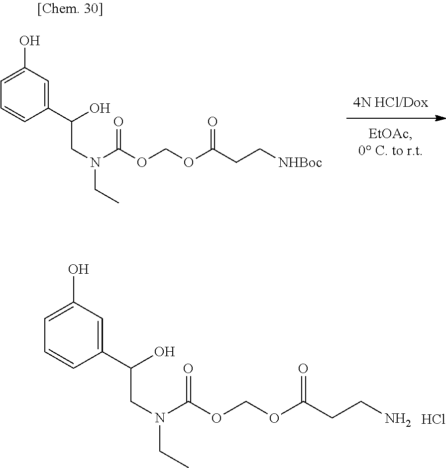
C1=CC(C(CN(CC)C(OCOC(CC[NHBoc])=O)=O)O)=CC(O)=C1.C1=CC(C(CN(CC)C(OCOC(CCN)=O)=O)O)=CC(O)=C1.Cl
